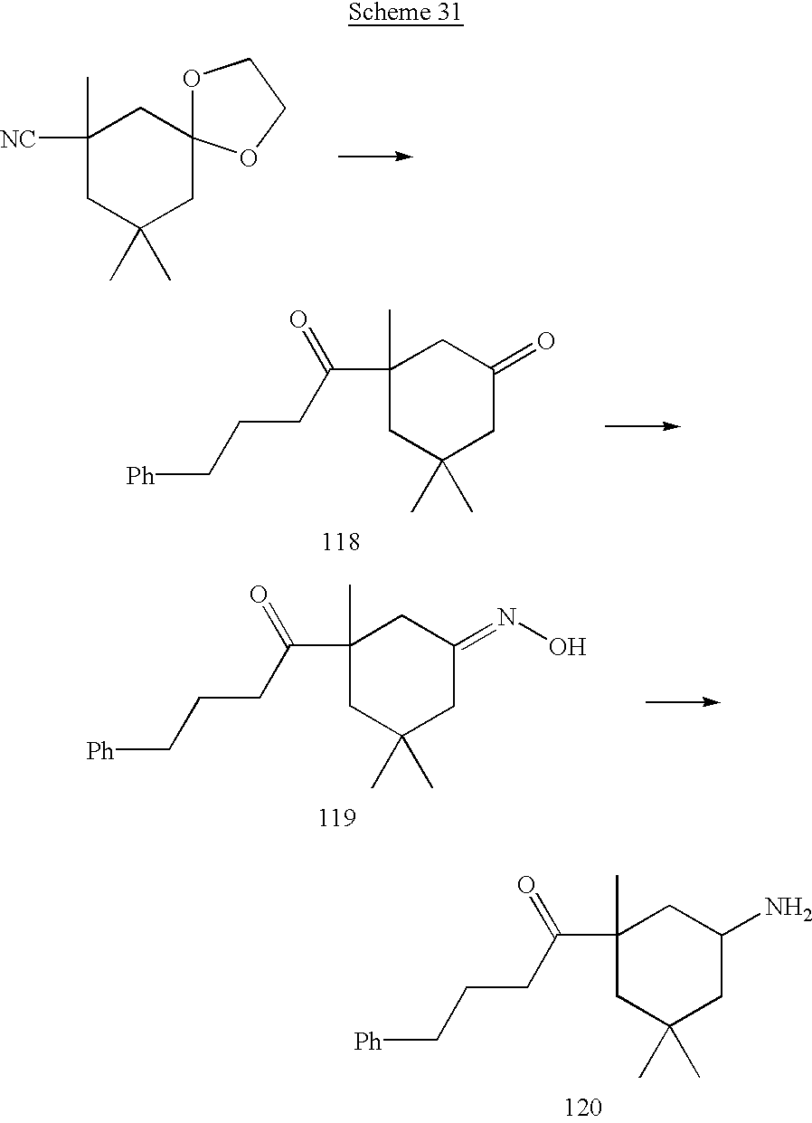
O1C2(OCC1)CC([NC])(C)CC(C)(C)C2.C1(N)CC(C(CCC[Ph])=O)(C)CC(C)(C)C1.C1(=O)CC(C(CCC[Ph])=O)(C)CC(C)(C)C1.C1(=NO)CC(C(CCC[Ph])=O)(C)CC(C)(C)C1
